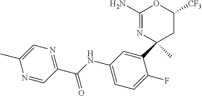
C1(N)=NC(C2=CC(NC(C3=NC=C(C)N=C3)=O)=CC=C2F)(C)CC([CF3])O1
